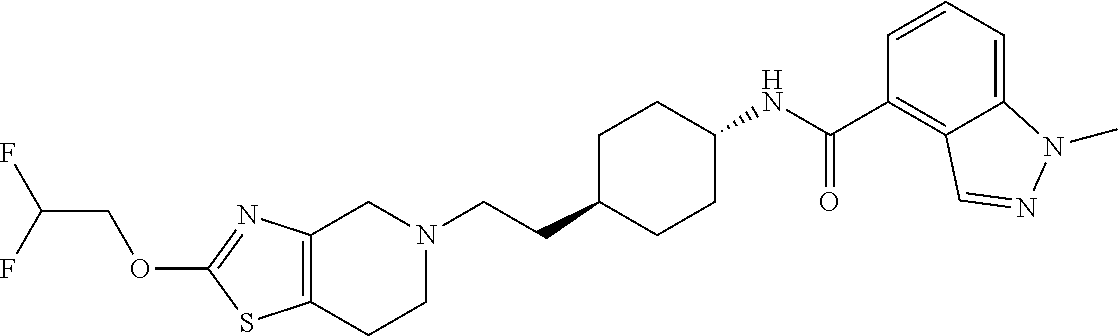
C12=C(CCN(CCC3CCC(NC(C4=C5C(=CC=C4)N(C)N=C5)=O)CC3)C1)SC(OCC(F)F)=N2
